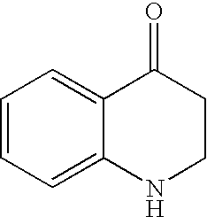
C1=CC=C2C(=C1)C(=O)CCN2
